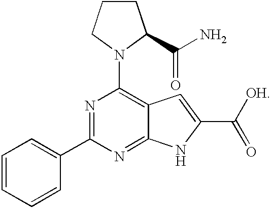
C1=CC=CC(C2=NC(N3CCCC3C(=O)N)=C3C(=N2)NC(C([OH])=O)=C3)=C1
